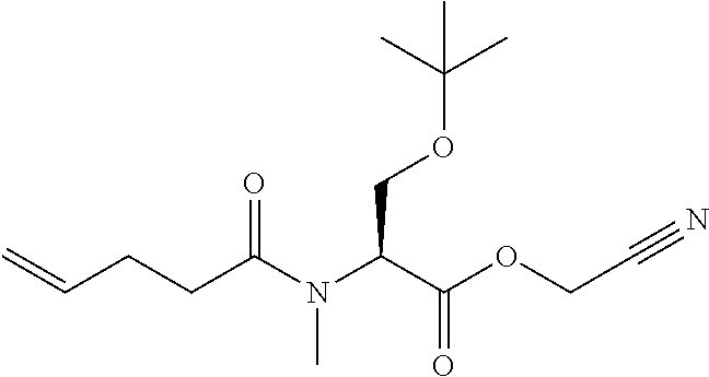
C(OCC(N(C(CCC=C)=O)C)C(OCC#N)=O)(C)(C)C
